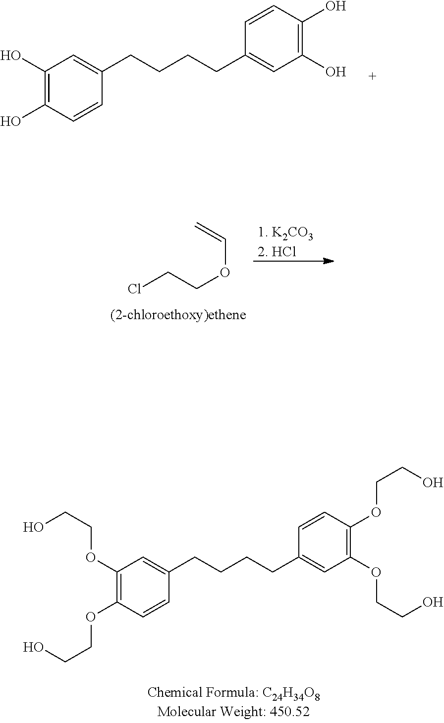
C1(OCCO)=C(OCCO)C=CC(CCCCC2=CC(OCCO)=C(OCCO)C=C2)=C1.C1(O)=C(O)C=CC(CCCCC2=CC(O)=C(O)C=C2)=C1.[1. K2CO32. HCl].ClCCOC=C
